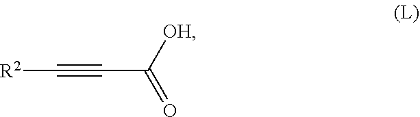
[R2]C#CC(=O)[OH]
